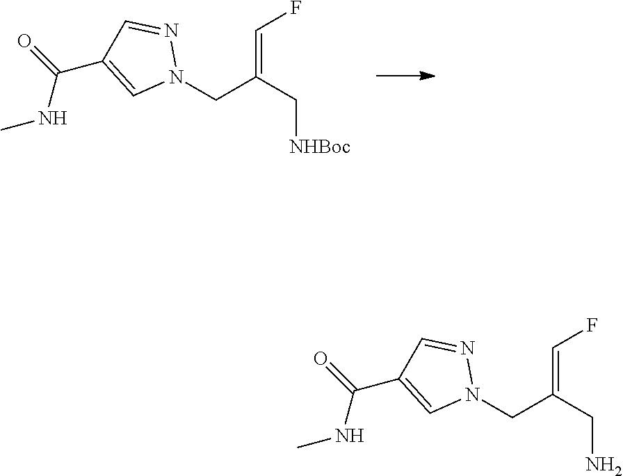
N1(CC(C[NHBoc])=CF)N=CC(C(=O)NC)=C1.N1(CC(CN)=CF)N=CC(C(=O)NC)=C1
